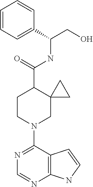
N1=C(N2CC3(C(C(=O)NC(C4=CC=CC=C4)CO)CC2)CC3)C2=C(N=C1)NC=C2
